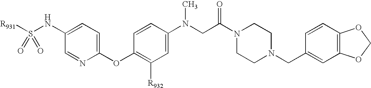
[R931]S(NC1=CC=C(OC2=C([R932])C=C(N(CC(N3CCN(CC4=CC5=C(C=C4)OCO5)CC3)=O)C)C=C2)N=C1)(=O)=O
